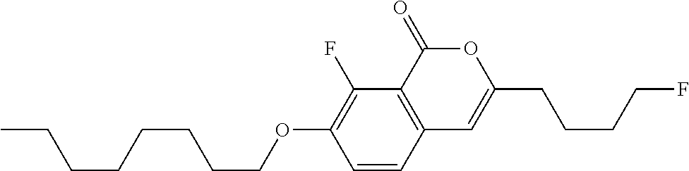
C1=CC2=C(C(F)=C1OCCCCCCCC)C(=O)OC(CCCCF)=C2
